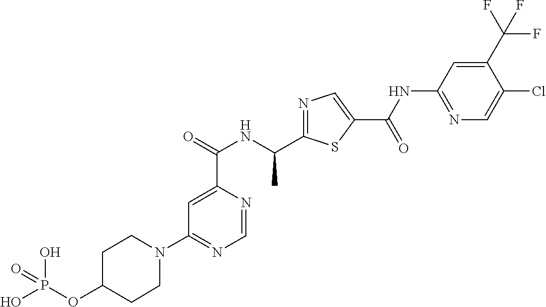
N1=C(C(NC(C2=CC(N3CCC(OP(O)(O)=O)CC3)=NC=N2)=O)C)SC(C(=O)NC2=NC=C(Cl)C(C(F)(F)F)=C2)=C1
